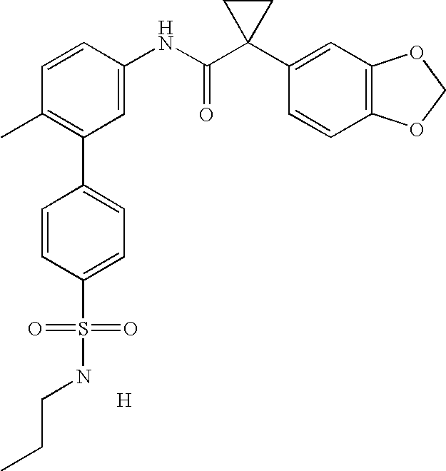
C1=CC(NC(C2(C3=CC4=C(C=C3)OCO4)CC2)=O)=CC(C2=CC=C(S(=O)(=O)NCCC)C=C2)=C1C.[H]
